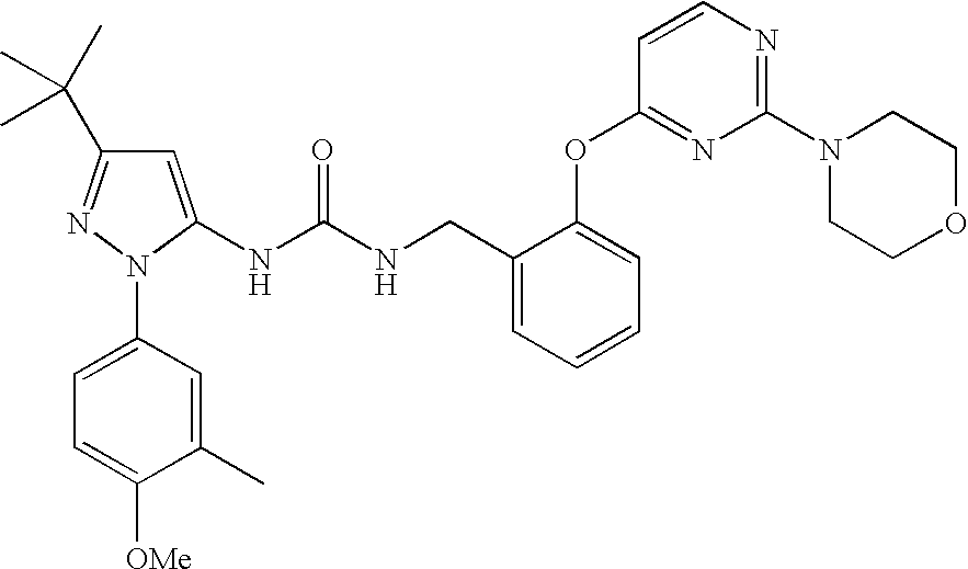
C1=C(NC(=O)NCC2=CC=CC=C2OC2=NC(N3CCOCC3)=NC=C2)N(C2=CC=C([OMe])C(C)=C2)N=C1C(C)(C)C
